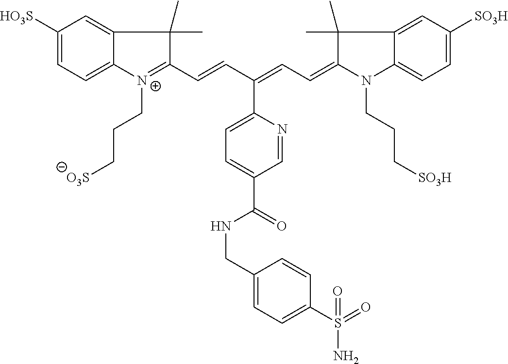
C1([HO3S])=CC=C2C(=C1)C(C)(C)C(C=CC(=CC=C1N(CCC[SO3H])C3=CC=C([SO3H])C=C3C1(C)C)C1=CC=C(C(=O)NCC3=CC=C(S(N)(=O)=O)C=C3)C=N1)=[N+]2CCC[O3S]
